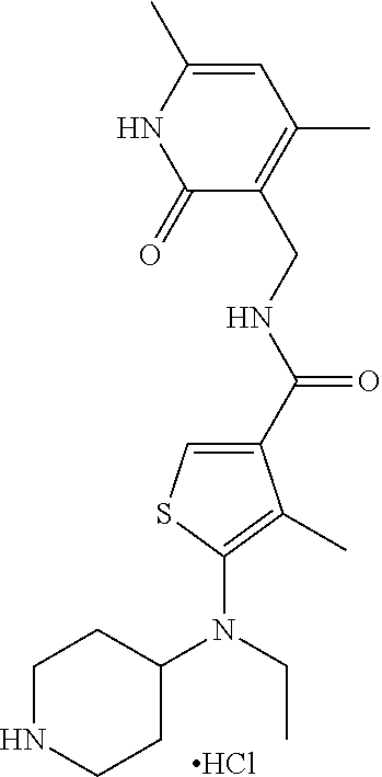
N1C(C)=CC(C)=C(CNC(=O)C2=CSC(N(CC)C3CCNCC3)=C2C)C1=O.Cl
